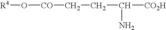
[R4]O[CO]CCC([CO2H])N
